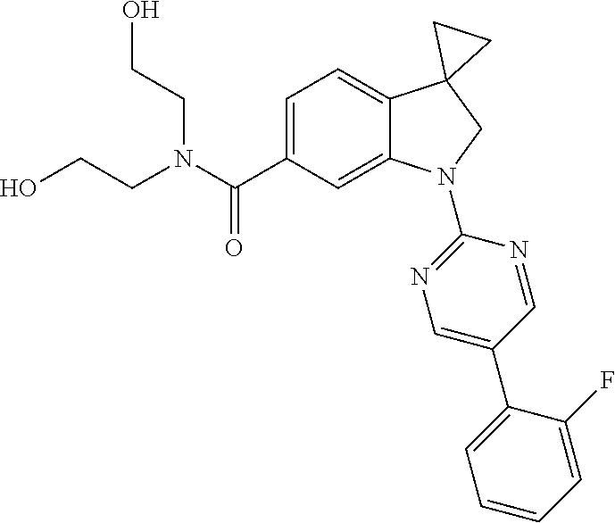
N(C(C1=CC=C2C(=C1)N(C1=NC=C(C3=CC=CC=C3F)C=N1)CC21CC1)=O)(CCO)CCO
